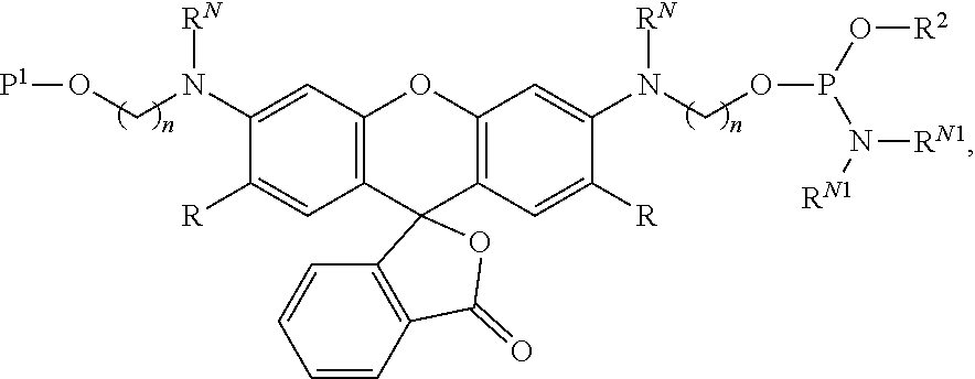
C12=C(C=C(N(CO[P1])[RN])C([R])=C1)OC1=C(C=C([R])C(N(COP(O[R2])N([RN1])[RN1])[RN])=C1)C21C2=C(C=CC=C2)C(=O)O1
